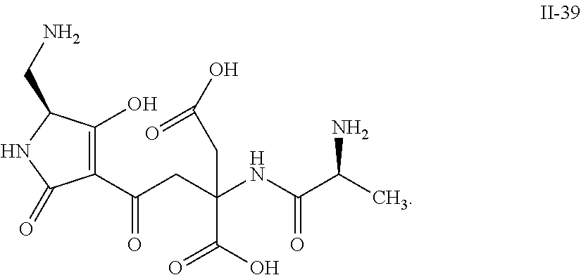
C1(C(CC(NC(C(C)N)=O)(C(=O)O)CC(O)=O)=O)=C(O)C(CN)NC1=O
